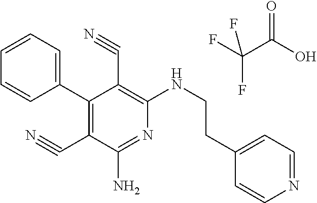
C1(C2=C(C#N)C(N)=NC(NCCC3=CC=NC=C3)=C2C#N)=CC=CC=C1.FC(C(O)=O)(F)F
